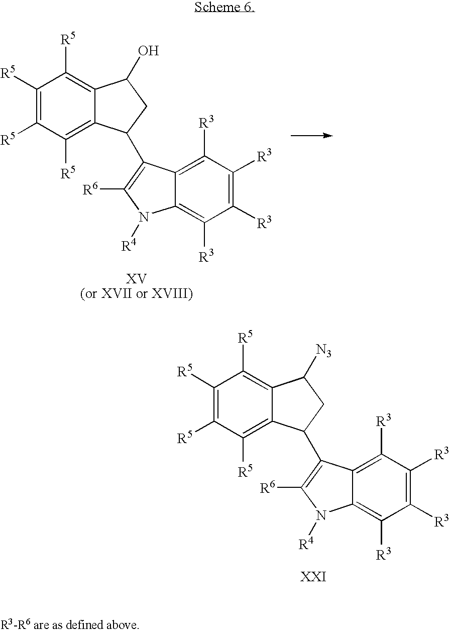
C1([R3])=C([R3])C([R3])=C2C(=C1[R3])C(C1C3=C([R5])C([R5])=C([R5])C([R5])=C3C(O)C1)=C([R6])N2[R4].C1([R3])=C([R3])C([R3])=C2C(=C1[R3])C(C1C3=C([R5])C([R5])=C([R5])C([R5])=C3C([N3])C1)=C([R6])N2[R4]
